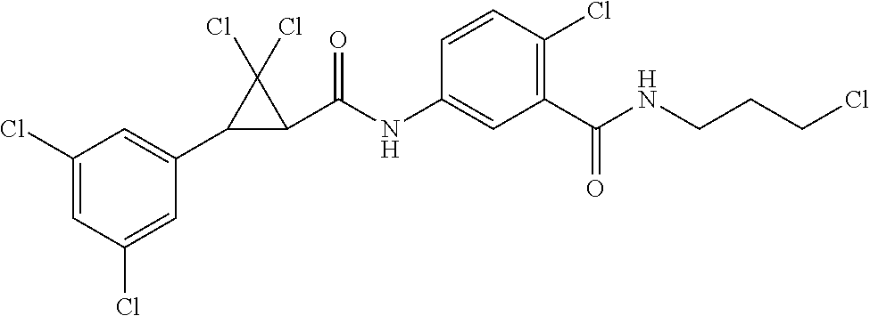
C1(Cl)=CC(Cl)=CC(C2C(C(NC3=CC(C(NCCCCl)=O)=C(Cl)C=C3)=O)C2(Cl)Cl)=C1
